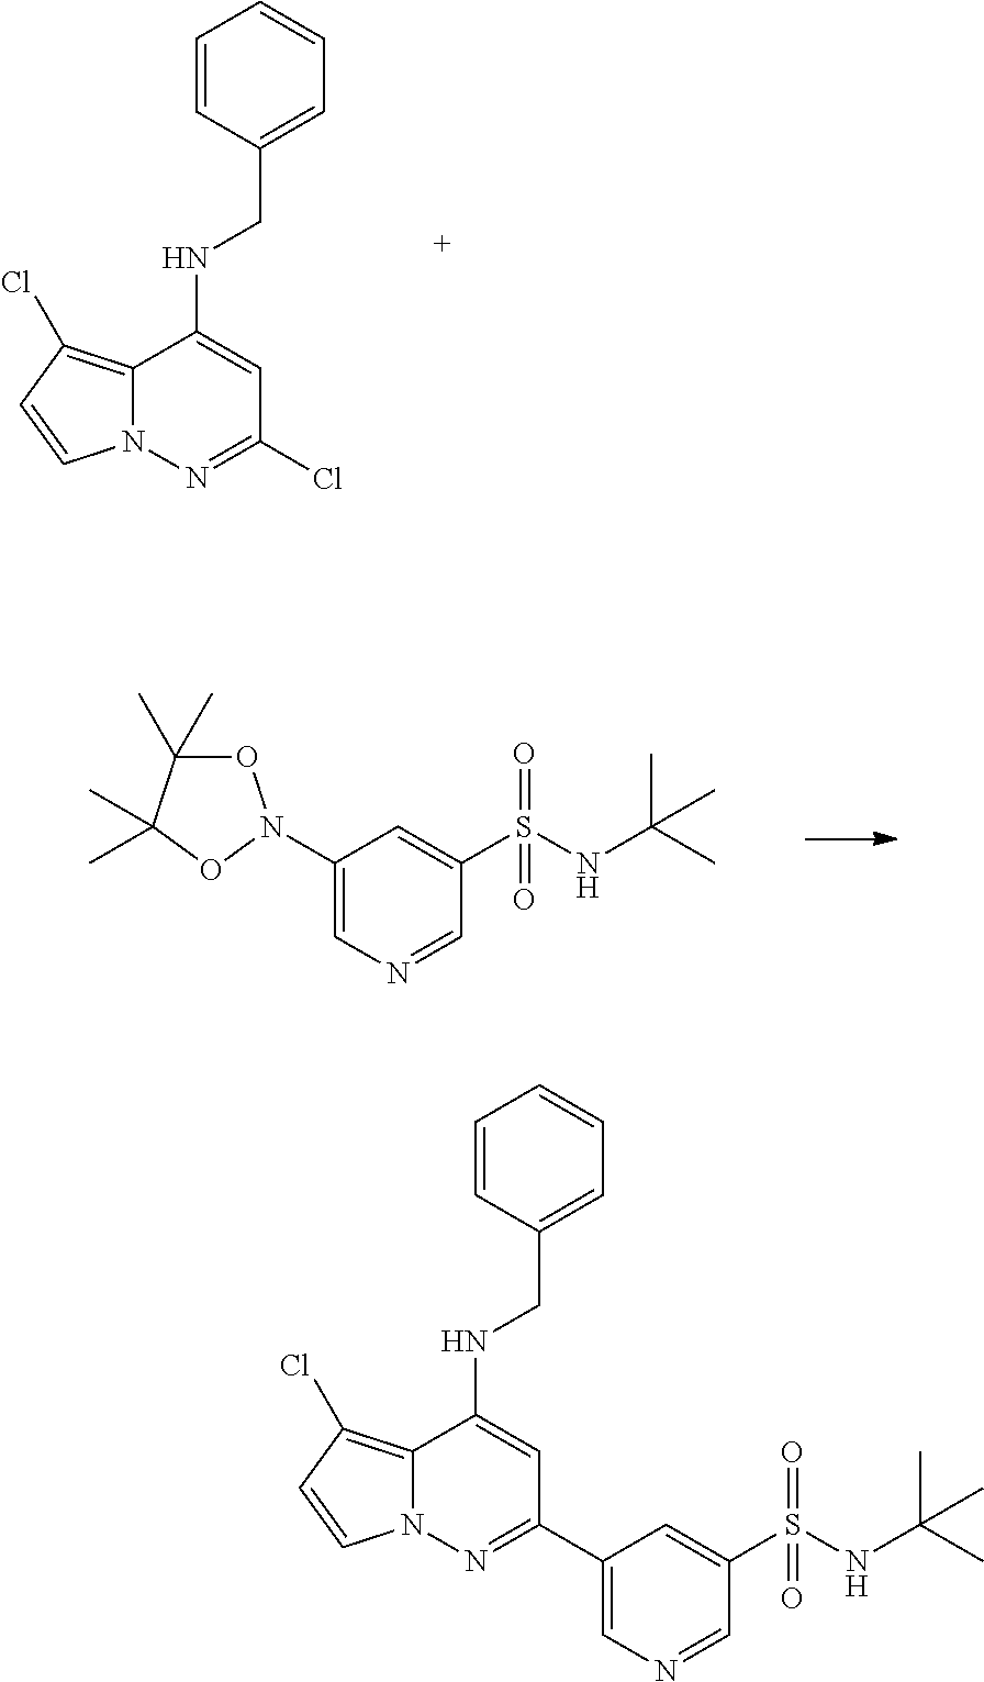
N12C(=C(Cl)C=C1)C(NCC1=CC=CC=C1)=CC(Cl)=N2.C1(N2OC(C)(C)C(C)(C)O2)=CN=CC(S(NC(C)(C)C)(=O)=O)=C1.C1=C(C2=NN3C(=C(Cl)C=C3)C(NCC3=CC=CC=C3)=C2)C=C(S(NC(C)(C)C)(=O)=O)C=N1
